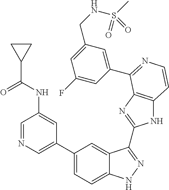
C1(C2=CN=CC(NC(C3CC3)=O)=C2)=CC=C2C(=C1)C(C1=NC3=C(N1)C=CN=C3C1=CC(CNS(C)(=O)=O)=CC(F)=C1)=NN2
